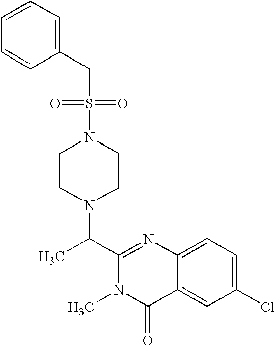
N1(S(=O)(CC2=CC=CC=C2)=O)CCN(C(C2=NC3=CC=C(Cl)C=C3C(=O)N2C)C)CC1
